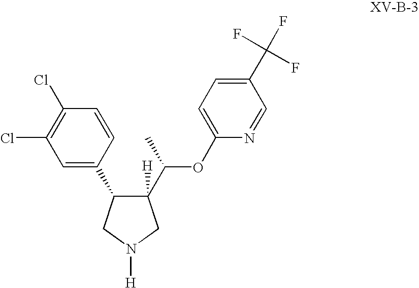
[H]N1CC(C(C)OC2=CC=C(C(F)(F)F)C=N2)([H])C(C2=CC(Cl)=C(Cl)C=C2)C1
